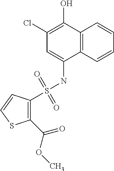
C12=C(C=CC=C1)C(NS(=O)(=O)C1=C(C(=O)OC)SC=C1)=CC(Cl)=C2O
